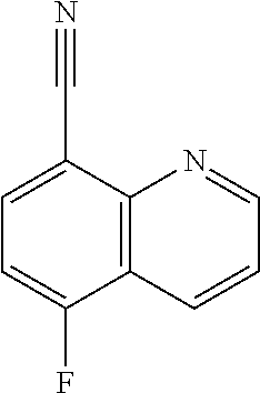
C12=C(C(C#N)=CC=C1F)N=CC=C2
